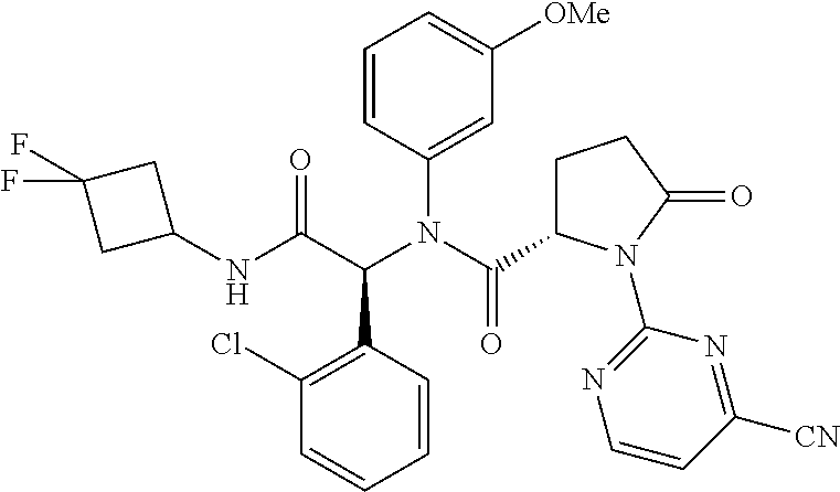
C1(Cl)=C(C(C(NC2CC(F)(F)C2)=O)N(C(=O)C2CCC(=O)N2C2=NC=CC([CN])=N2)C2=CC([OMe])=CC=C2)C=CC=C1
